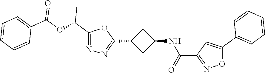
C1(C(OC(C2=CC=CC=C2)=O)C)=NN=C(C2CC(NC(C3=NOC(C4=CC=CC=C4)=C3)=O)C2)O1
